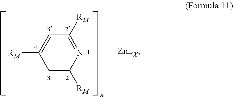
C1=C([RM])N=C([RM])C=C1[RM]
